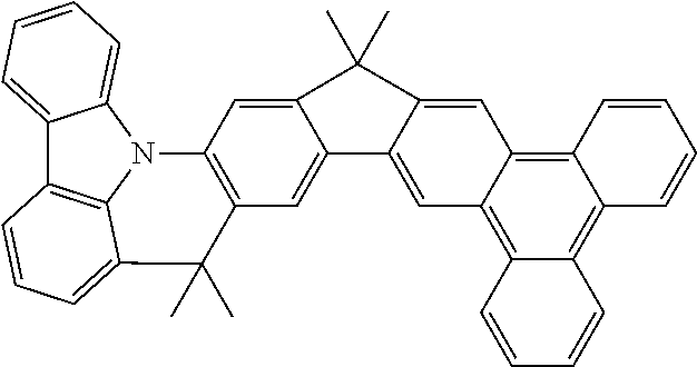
C12=CC=CC=C1N1C3=C2C=CC=C3C(C)(C)C2=C1C=C1C(=C2)C2=CC3=C4C(=C5C(=C3C=C2C1(C)C)C=CC=C5)C=CC=C4
